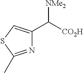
C([CO2H])([NMe2])C1=CSC(C)=N1
